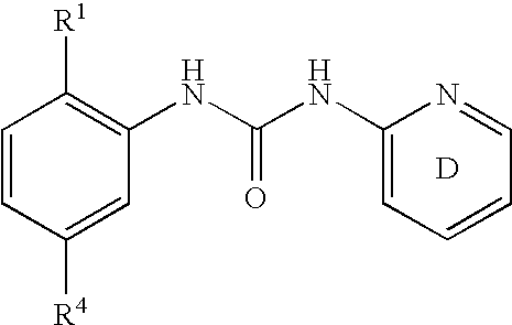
C1(NC(NC2=CC=CC=N2)=O)=C([R1])C=CC([R4])=C1.[D]
